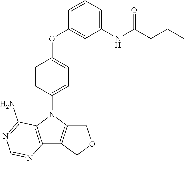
C1(NC(CCC)=O)=CC=CC(OC2=CC=C(N3C4=C(C5=C3COC5C)N=CN=C4N)C=C2)=C1
